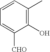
C1(O)=C(C)C=CC=C1[CHO]
